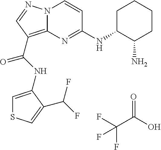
FC(C(O)=O)(F)F.N(C(=O)C1=C2N(N=C1)C=CC(NC1C(N)CCCC1)=N2)C1=CSC=C1C(F)F
